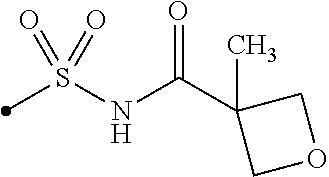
S(NC(C1(C)COC1)=O)(=O)(=O)C
